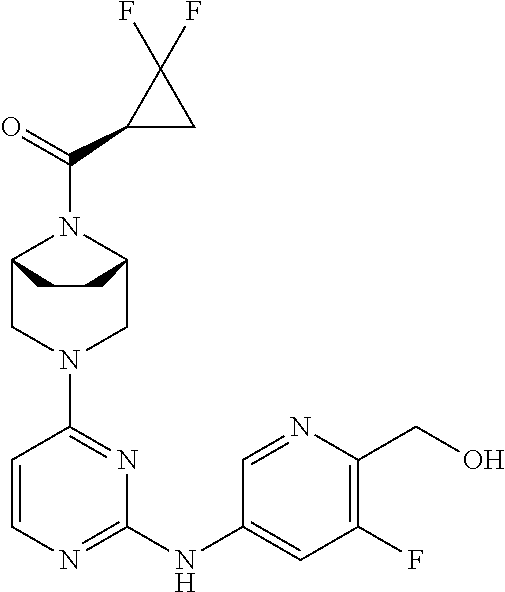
C12CN(C3=NC(NC4=CC(F)=C(CO)N=C4)=NC=C3)CC(N1C(=O)C1C(F)(F)C1)CC2
